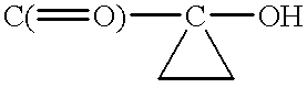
[C(]=[O)]C1(O)CC1
